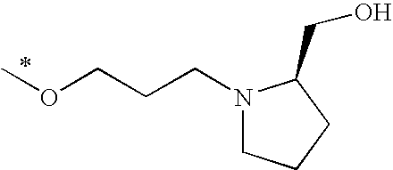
COCCCN1CCCC1CO
